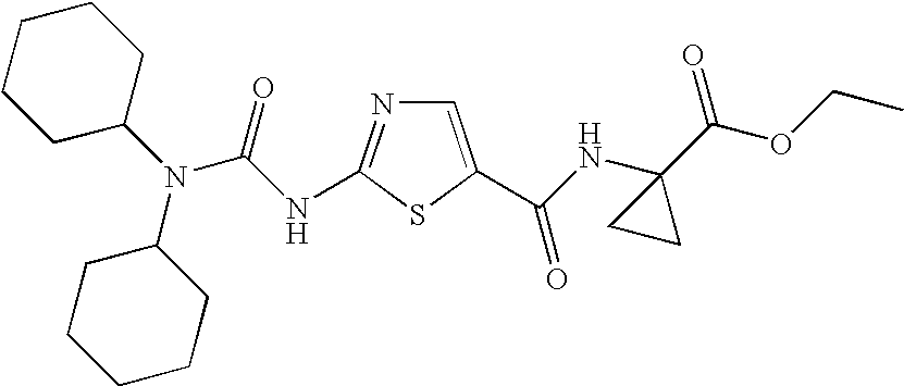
C1=C(C(NC2(C(OCC)=O)CC2)=O)SC(NC(N(C2CCCCC2)C2CCCCC2)=O)=N1
